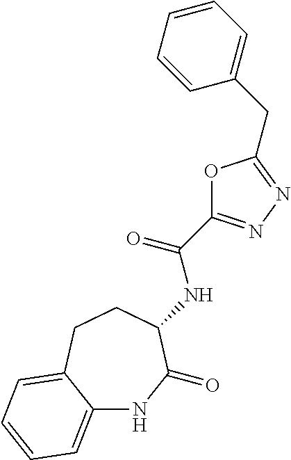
N(C(=O)C1=NN=C(CC2=CC=CC=C2)O1)C1C(=O)NC2=CC=CC=C2CC1
